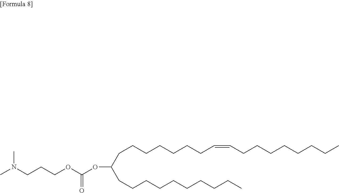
CN(CCCOC(OC(CCCCCCCC=CCCCCCCCC)CCCCCCCCCC)=O)C
